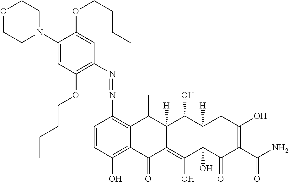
C1=CC(O)=C2C(=C1N=NC1=C(OCCCC)C=C(N3CCOCC3)C(OCCCC)=C1)C(C)C1([H])C(=C(O)C3(O)C([H])(C1O)CC(O)=C(C(N)=O)C3=O)C2=O
